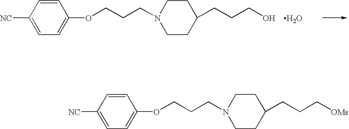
C1=CC([NC])=CC=C1OCCCN1CCC(CCCO)CC1.[H2O].C1=CC([NC])=CC=C1OCCCN1CCC(CCC[OMs])CC1
